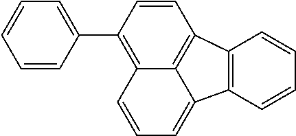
C12=C(C3=CC=CC=C3)C=CC3=C1C(=CC=C2)C1=C3C=CC=C1
